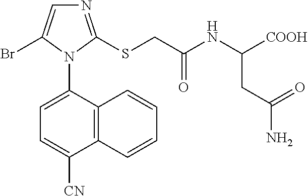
C12=C(C(N3C(Br)=CN=C3SCC(NC([COOH])CC(N)=O)=O)=CC=C1[CN])C=CC=C2
